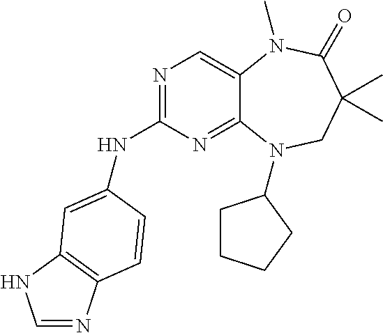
N1=C(NC2=CC3=C(N=CN3)C=C2)N=C2C(=C1)N(C)C(=O)C(C)(C)CN2C1CCCC1
